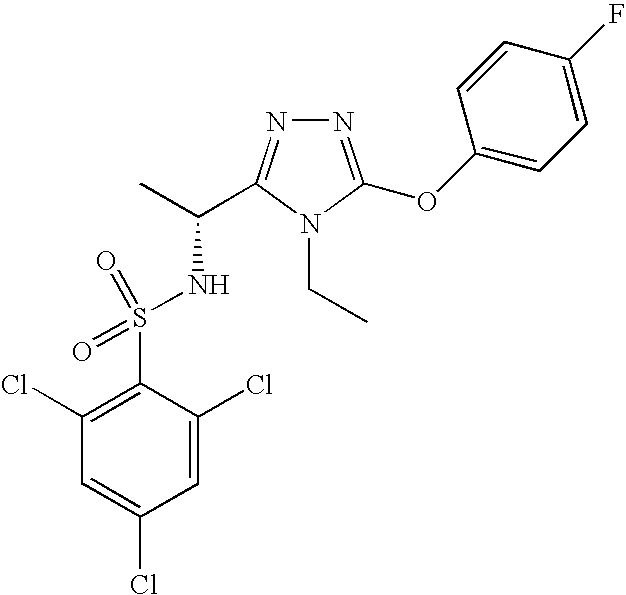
C1(Cl)=C(S(NC(C)C2=NN=C(OC3=CC=C(F)C=C3)N2CC)(=O)=O)C(Cl)=CC(Cl)=C1
